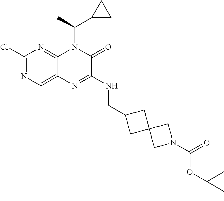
C1(Cl)=NC=C2C(=N1)N(C(C1CC1)C)C(=O)C(NCC1CC3(C1)CN(C(OC(C)(C)C)=O)C3)=N2
